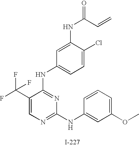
N(C1=NC(NC2=CC(OC)=CC=C2)=NC=C1C(F)(F)F)C1=CC=C(Cl)C(NC(=O)C=C)=C1
